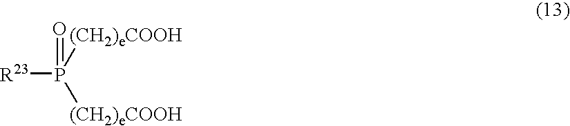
[R23]P([(CH2)eCOOH])([(CH2)eCOOH])=O
